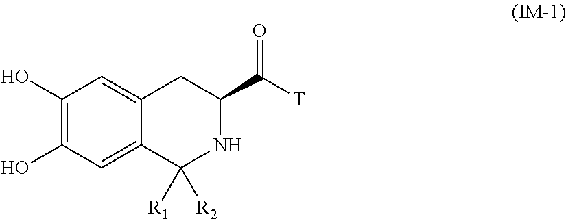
C1(O)=C(O)C=C2C(=C1)CC(C([T])=O)NC2([R1])[R2]
